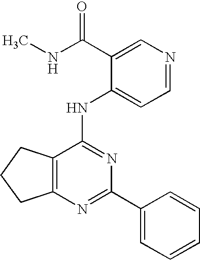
C12=C(CCC1)C(NC1=CC=NC=C1C(NC)=O)=NC(C1=CC=CC=C1)=N2
